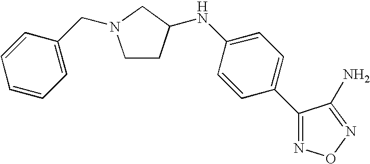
C1=CC=C(CN2CCC(NC3=CC=C(C4=NON=C4N)C=C3)C2)C=C1
